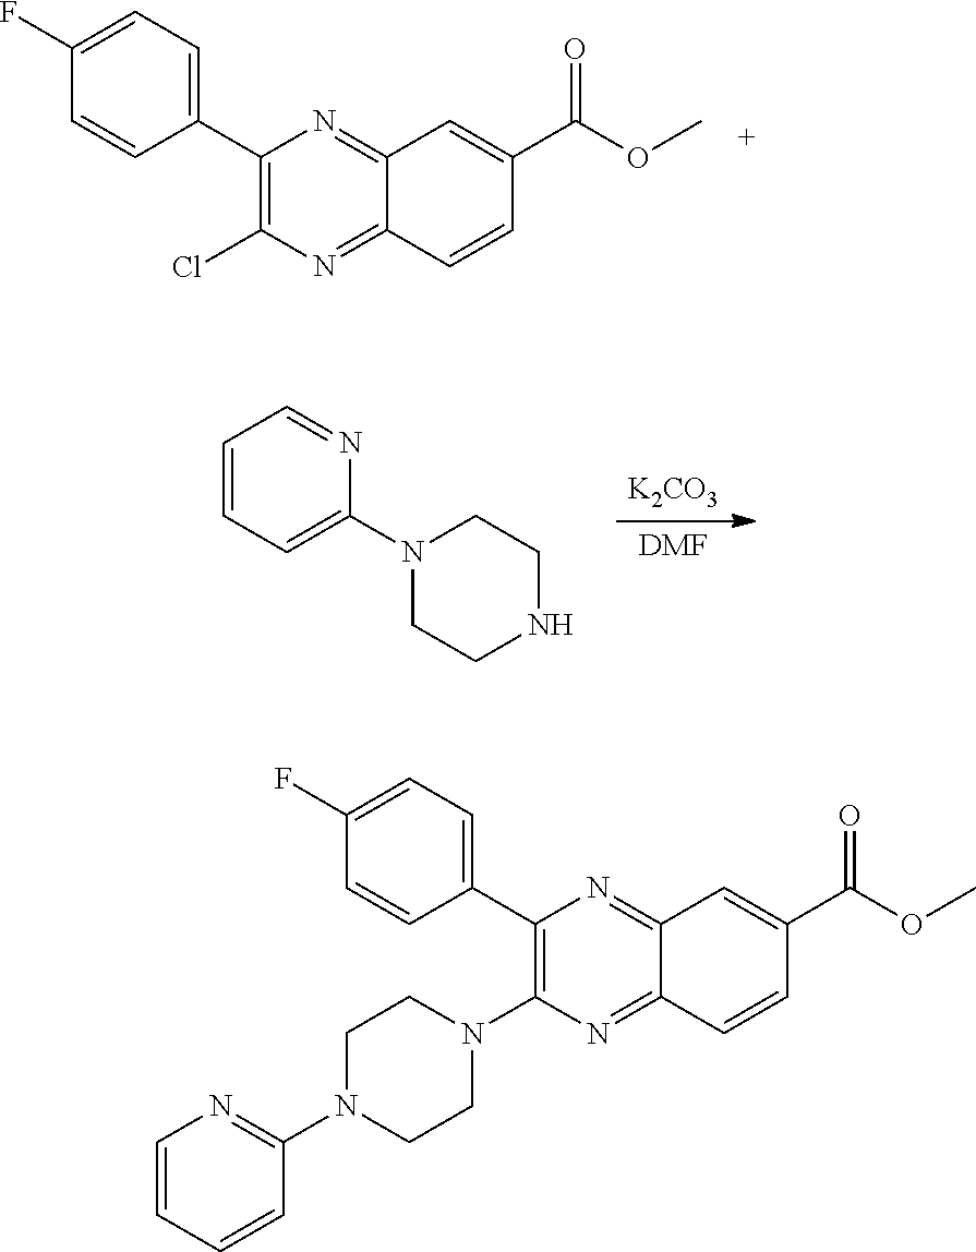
C1(C(=O)OC)=CC2=NC(C3=CC=C(F)C=C3)=C(Cl)N=C2C=C1.[K2CO3].[DMF].C1=CC=C(N2CCNCC2)N=C1.C1(C2=CC=C(F)C=C2)=C(N2CCN(C3=NC=CC=C3)CC2)N=C2C(=N1)C=C(C(=O)OC)C=C2
